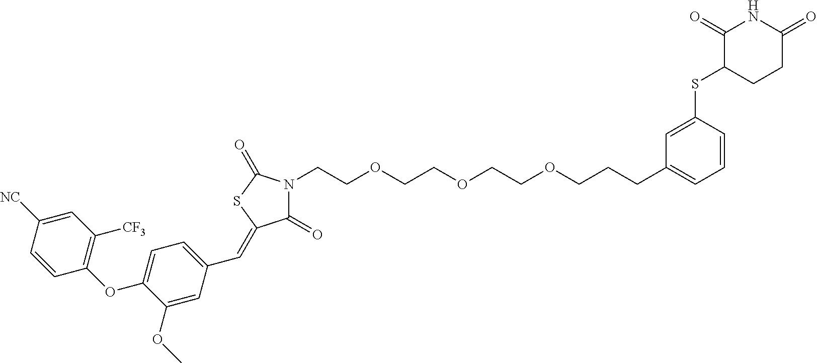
C(COCCOCCOCCCC1=CC=CC(SC2CCC(=O)NC2=O)=C1)N1C(=O)C(=CC2=CC=C(OC3=C([CF3])C=C([NC])C=C3)C(OC)=C2)SC1=O
